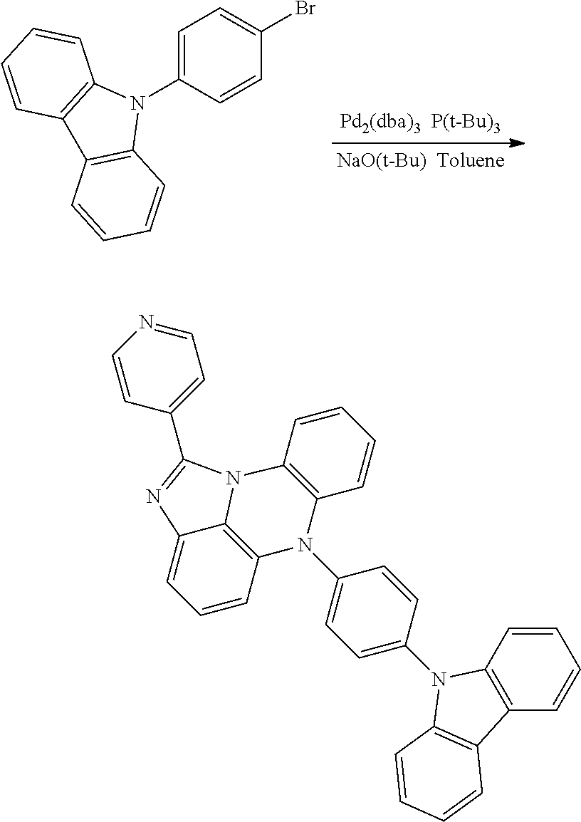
C1=C(N2C3=C(C4=C2C=CC=C4)C=CC=C3)C=CC(Br)=C1.C12=C3C=CC=C1N=C(C1=CC=NC=C1)N2C1=C(N3C2=CC=C(N3C4=C(C=CC=C4)C4=C3C=CC=C4)C=C2)C=CC=C1
